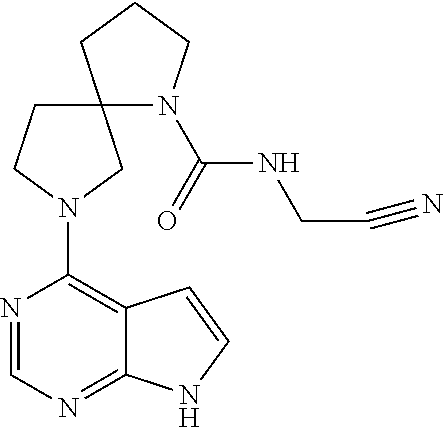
N1=CN=C2C(=C1N1CC3(N(C(NCC#N)=O)CCC3)CC1)C=CN2
